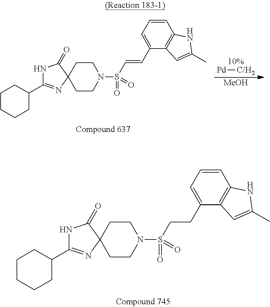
[Pd][C/H2].[MeOH].C1CCCC(C2=NC3(C(=O)N2)CCN(S(=O)(=O)C=CC2=CC=CC4=C2C=C(C)N4)CC3)C1.C1CCCC(C2=NC3(C(=O)N2)CCN(S(=O)(=O)CCC2=CC=CC4=C2C=C(C)N4)CC3)C1
